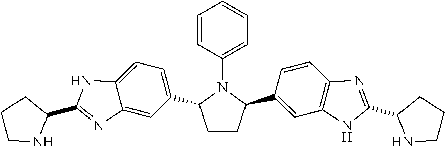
C1CC(C2=CC3=C(C=C2)N=C(C2NCCC2)N3)N(C2=CC=CC=C2)C1C1=CC=C2C(=C1)N=C(C1CCCN1)N2
